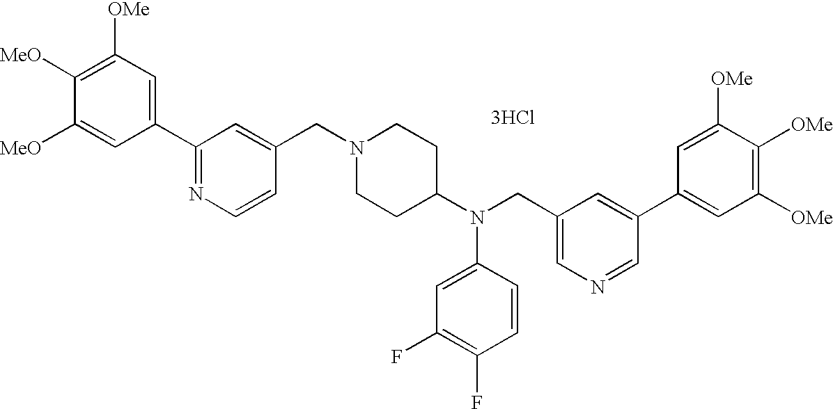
C1([OMe])=C([MeO])C([MeO])=CC(C2=NC=CC(CN3CCC(N(CC4=CN=CC(C5=CC([OMe])=C([OMe])C([OMe])=C5)=C4)C4=CC(F)=C(F)C=C4)CC3)=C2)=C1.[3HCl]
